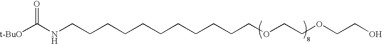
[t-BuO]C(NCCCCCCCCCCCOCCOCCO)=O
